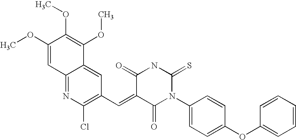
C1(OC)=CC2=NC(Cl)=C(C=C3C(=O)N(C4=CC=C(OC5=CC=CC=C5)C=C4)C(=S)NC3=O)C=C2C(OC)=C1OC
